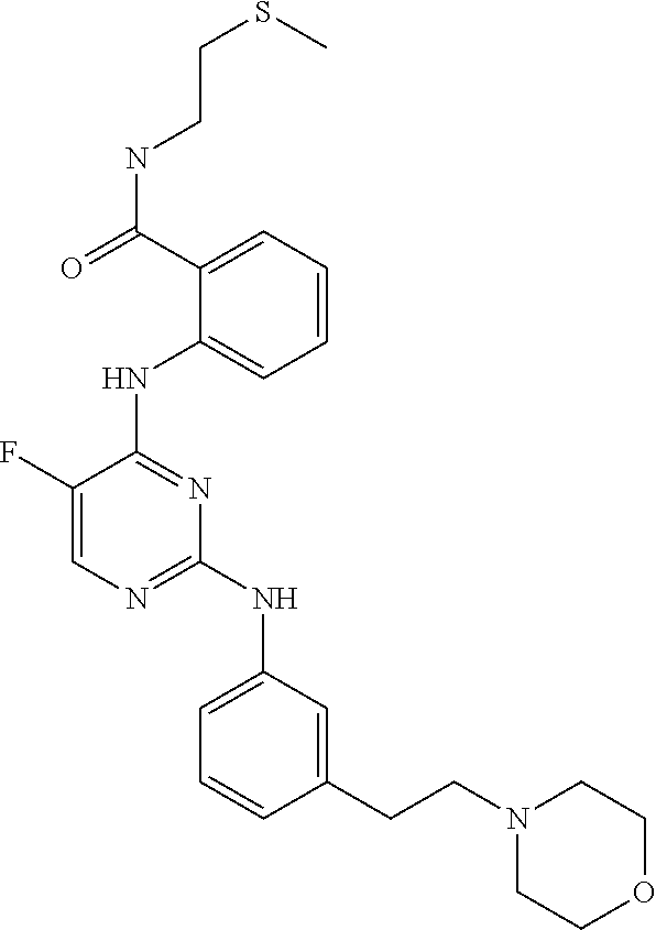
C(=O)(C1=CC=CC=C1NC1=NC(NC2=CC=CC(CCN3CCOCC3)=C2)=NC=C1F)NCCSC
